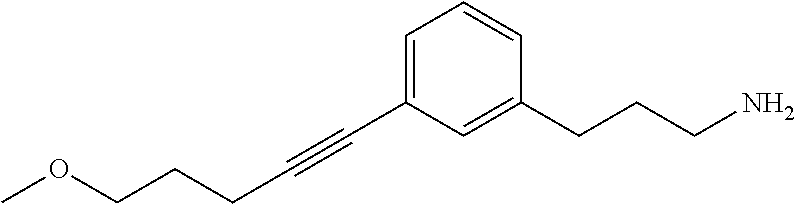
C1=CC(CCCN)=CC(C#CCCCOC)=C1
